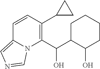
C1=CC(C2CC2)=C(C(C2C(O)CCCC2)O)N2C1=CN=C2
